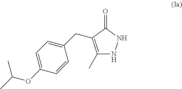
C1(OC(C)C)=CC=C(CC2=C(C)NNC2=O)C=C1
